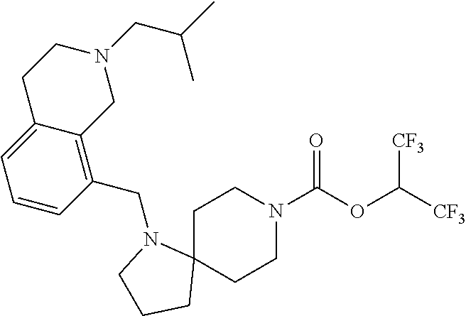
N1(CC2=C3C(=CC=C2)CCN(CC(C)C)C3)CCCC12CCN(C(OC([CF3])[CF3])=O)CC2
